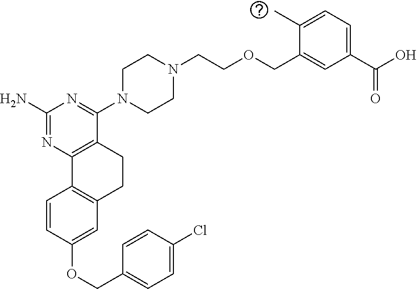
C1(N)=NC2=C(C(N3CCN(CCOCC4=CC(C(=O)O)=CC=C4C)CC3)=N1)CCC1=C2C=CC(OCC2=CC=C(Cl)C=C2)=C1
